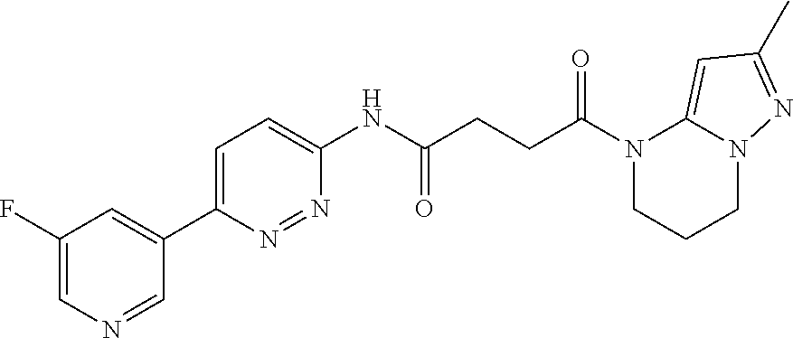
C1(F)=CN=CC(C2=CC=C(NC(CCC(N3CCCN4C3=CC(C)=N4)=O)=O)N=N2)=C1
